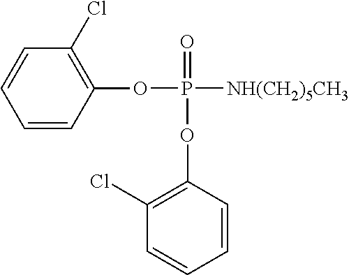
C1=CC(OP([NH(CH2)5CH3])(=O)OC2=C(Cl)C=CC=C2)=C(Cl)C=C1
